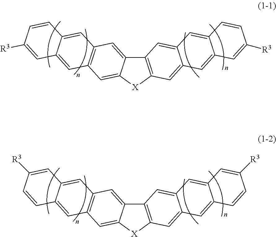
C12=C([X]C3=CC4=C(C=C13)C=C1C(=C4)C=C([R3])C=C1)C=C1C(=C2)C=C2C(=C1)C=C([R3])C=C2.C12=C([X]C3=CC4=C(C=C13)C=C1C(=C4)C=CC([R3])=C1)C=C1C(=C2)C=C2C(=C1)C=CC([R3])=C2
